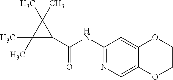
C1(C(=O)NC2=NC=C3OCCOC3=C2)C(C)(C)C1(C)C
